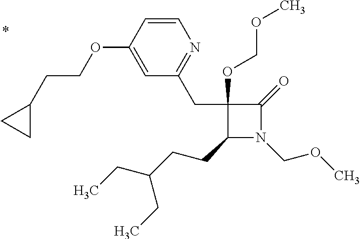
C1(CCC(CC)CC)N(COC)C(=O)C1(CC1=NC=CC(OCCC2CC2)=C1)OCOC
